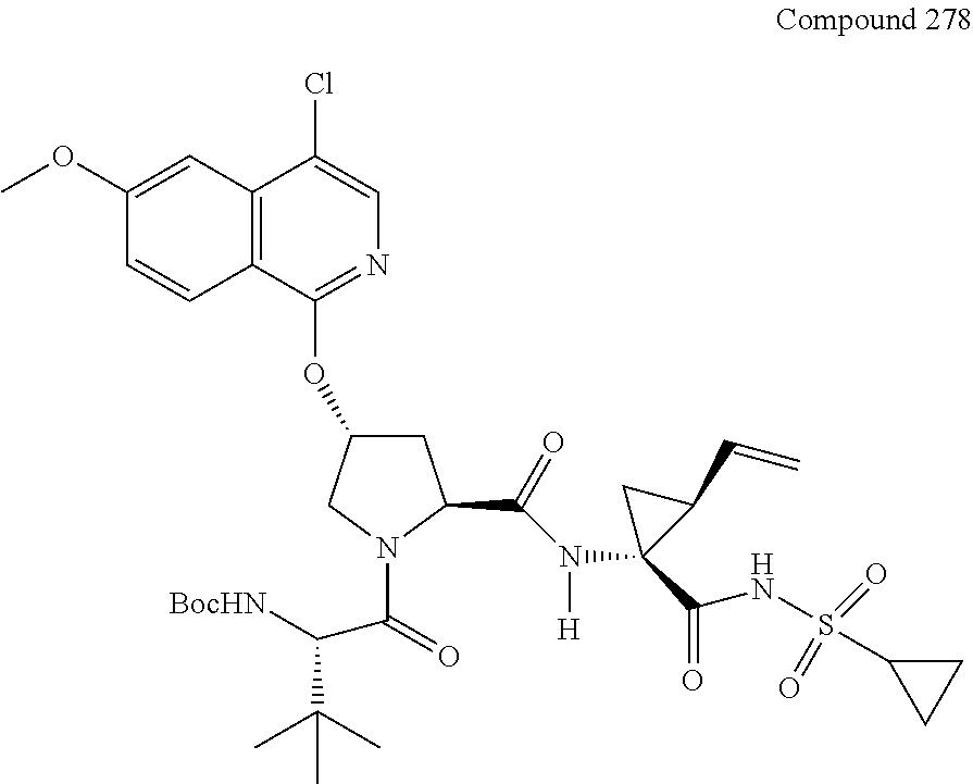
C1C(OC2=NC=C(Cl)C3=C2C=CC(OC)=C3)CN(C(=O)C([BocHN])C(C)(C)C)C1C(=O)N([H])C1(C(=O)NS(=O)(=O)C2CC2)C(C=C)C1
